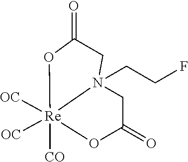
C1C(=O)O[Re]2([OC])([OC])([CO])N1(CCF)CC(=O)O2
